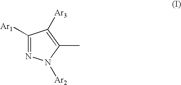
C1([Ar1])=NN([Ar2])C(C)=C1[Ar3]
